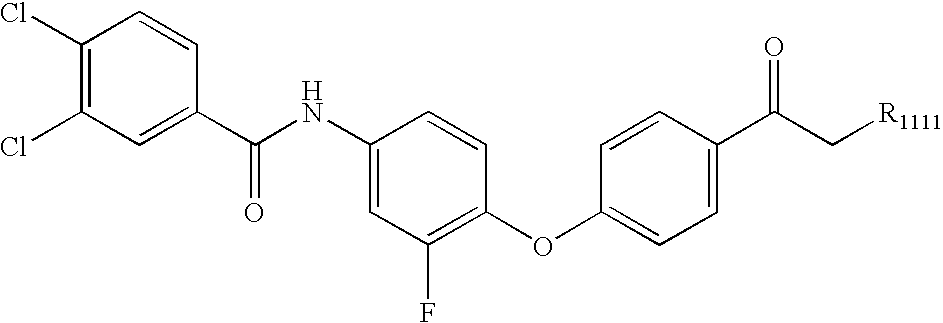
C1(Cl)=C(Cl)C=CC(C(NC2=CC(F)=C(OC3=CC=C(C(C[R1111])=O)C=C3)C=C2)=O)=C1
